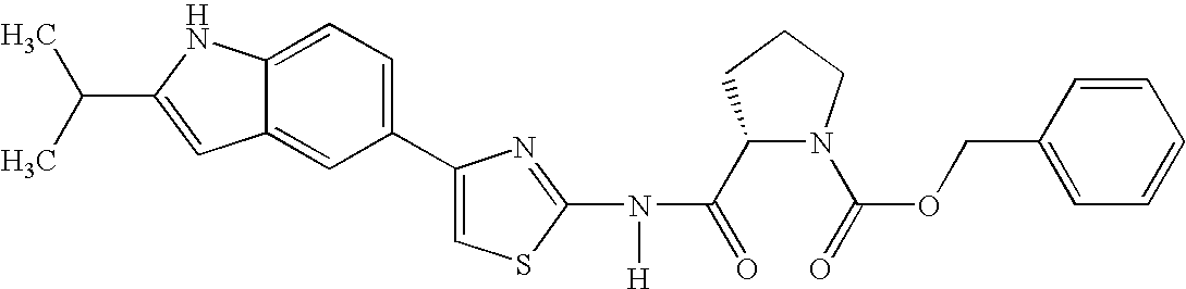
C1(C(=O)N(C2=NC(C3=CC=C4C(=C3)C=C(C(C)C)N4)=CS2)[H])N(C(=O)OCC2=CC=CC=C2)CCC1
